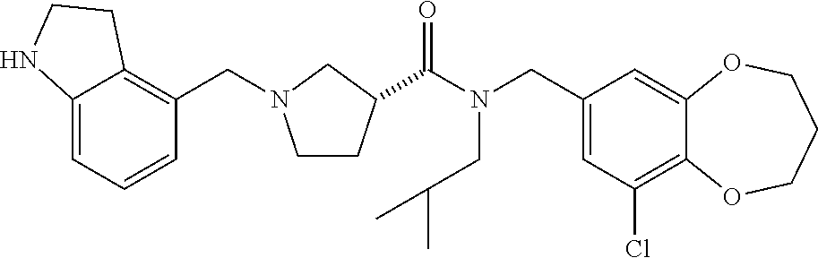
C1(CN(C(=O)C2CCN(CC3=C4C(=CC=C3)NCC4)C2)CC(C)C)=CC(Cl)=C2C(=C1)OCCCO2
